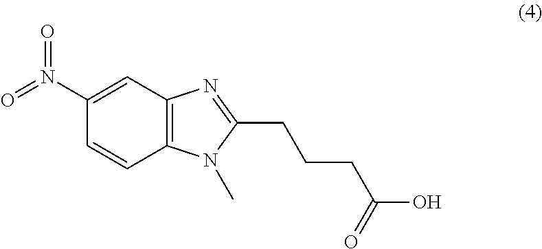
C12=C(N(C)C(CCCC(O)=O)=N1)C=CC(N(=O)=O)=C2
